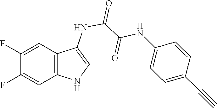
C1=CC(C#C)=CC=C1NC(=O)C(NC1=CNC2=C1C=C(F)C(F)=C2)=O
